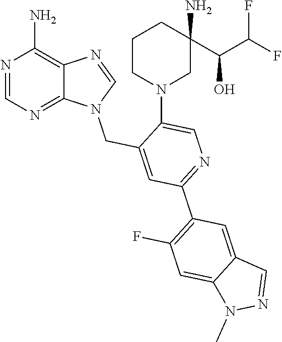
N1=CN=C2C(=C1N)N=CN2CC1=CC(C2=C(F)C=C3C(=C2)C=NN3C)=NC=C1N1CCCC(C(O)C(F)F)(N)C1
